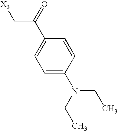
C(C(C1=CC=C(N(CC)CC)C=C1)=O)[X3]
